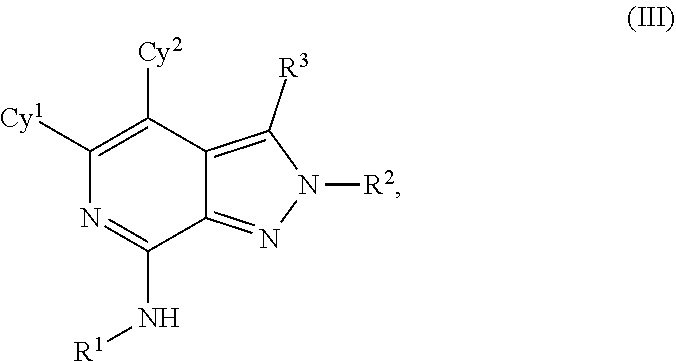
C1([Cy1])=C([Cy2])C2=C([R3])N([R2])N=C2C(N[R1])=N1
